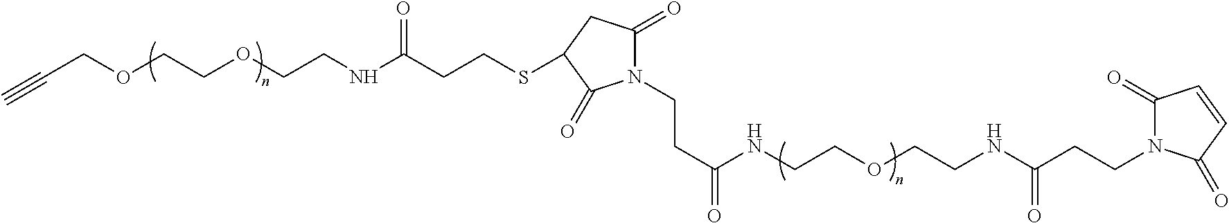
C#CCOCCOCCNC(CCSC1CC(=O)N(CCC(=O)NCCOCCNC(=O)CCN2C(=O)C=CC2=O)C1=O)=O
